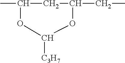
CC1CC(CC)OC([C3H7])O1
